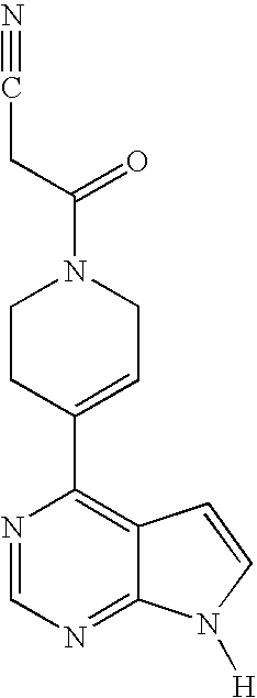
N1=CN=C2C(=C1C1=CCN(C(CC#N)=O)CC1)C=CN2[H]
